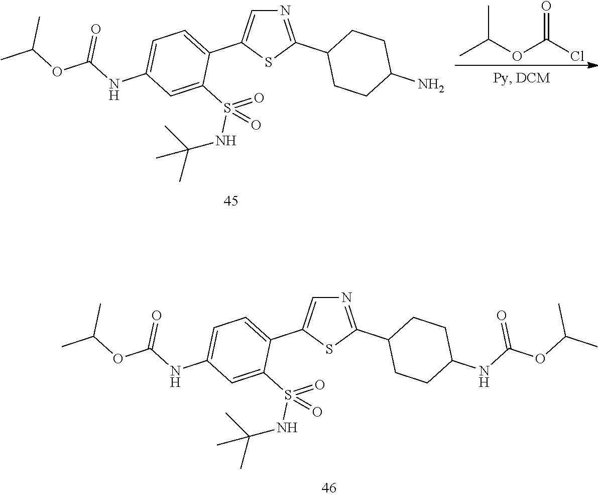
N1=C(C2CCC(N)CC2)SC(C2=CC=C(NC(OC(C)C)=O)C=C2S(=O)(NC(C)(C)C)=O)=C1.CC(OC(Cl)=O)C.N1=C(C2CCC(NC(OC(C)C)=O)CC2)SC(C2=CC=C(NC(OC(C)C)=O)C=C2S(=O)(NC(C)(C)C)=O)=C1
